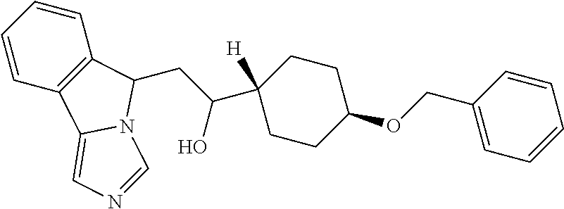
C1=CC2=C(C=C1)C(CC(O)C1([H])CCC(OCC3=CC=CC=C3)CC1)N1C2=CN=C1
